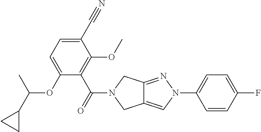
C1(C#N)=CC=C(OC(C)C2CC2)C(C(=O)N2CC3=CN(C4=CC=C(F)C=C4)N=C3C2)=C1OC
